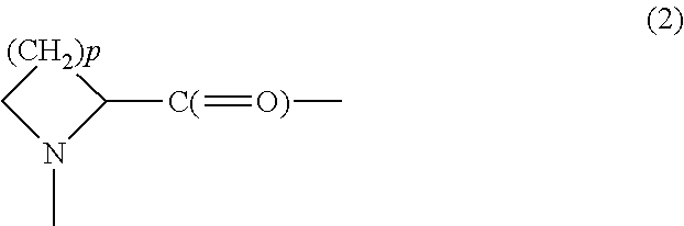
[(CH2)p]1CN(C)C1[C(]=[O)]C
